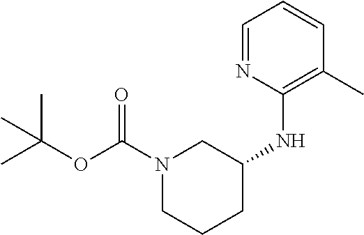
C1=NC(NC2CN(C(OC(C)(C)C)=O)CCC2)=C(C)C=C1
